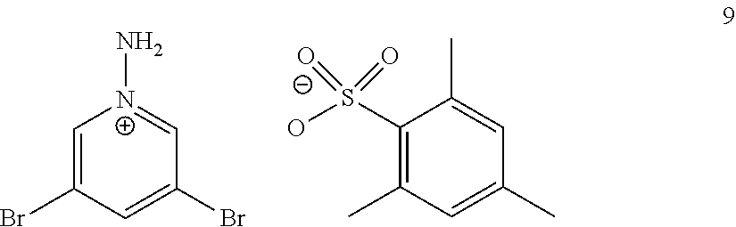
C1=C(Br)C=C(Br)C=[N+]1N.C1(S(O)(=O)=[O-])=C(C)C=C(C)C=C1C
